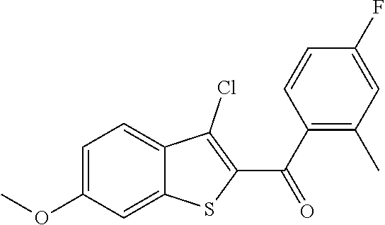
C1=C(OC)C=C2C(=C1)C(Cl)=C(C(=O)C1=C(C)C=C(F)C=C1)S2
